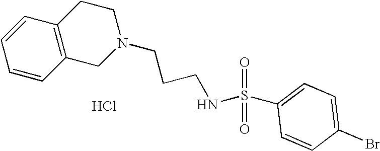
Cl.C1=CC2=C(C=C1)CCN(CCCNS(=O)(=O)C1=CC=C(Br)C=C1)C2
